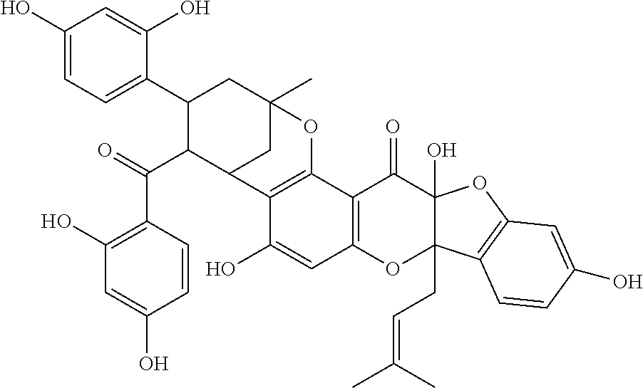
C1=C(O)C2=C(C3=C1OC1(CC=C(C)C)C(O)(C3=O)OC3=C1C=CC(O)=C3)OC1(C)CC2C(C(=O)C2=C(O)C=C(O)C=C2)C(C2=CC=C(O)C=C2O)C1
